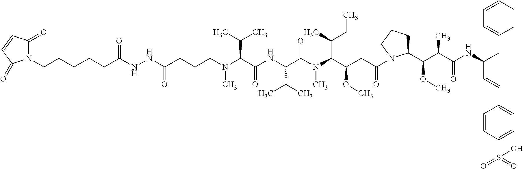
C(CCCN(C(C(NC(C(C)C)C(=O)N(C)C(C(C)CC)C(OC)CC(=O)N1C(C(OC)C(C)C(=O)NC(C=CC2=CC=C(S(=O)(=O)O)C=C2)CC2=CC=CC=C2)CCC1)=O)C(C)C)C)(=O)NNC(=O)CCCCCN1C(=O)C=CC1=O
